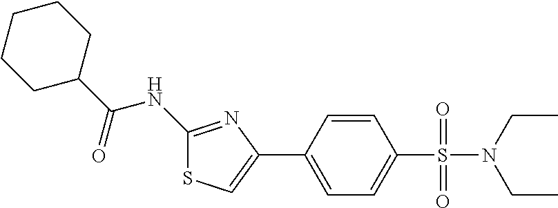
C1(NC(C2CCCCC2)=O)=NC(C2=CC=C(S(=O)(=O)N(CC)CC)C=C2)=CS1
